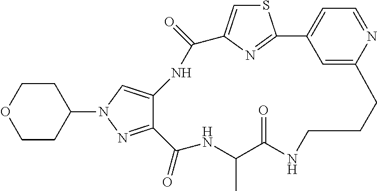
S1C=C2N=C1C1=CC=NC(=C1)CCCNC(=O)C(C)NC(=O)C1=NN(C3CCOCC3)C=C1NC2=O
